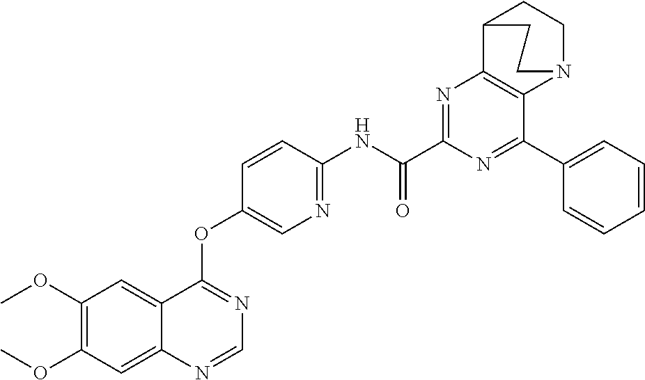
COC1=C(OC)C=C2C(=C1)N=CN=C2OC1=CN=C(NC(C2=NC3=C(C(C4=CC=CC=C4)=N2)N2CCC3CC2)=O)C=C1
